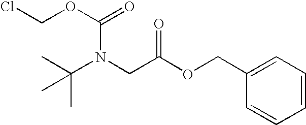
C(OC(N(C(C)(C)C)CC(=O)OCC1=CC=CC=C1)=O)Cl
